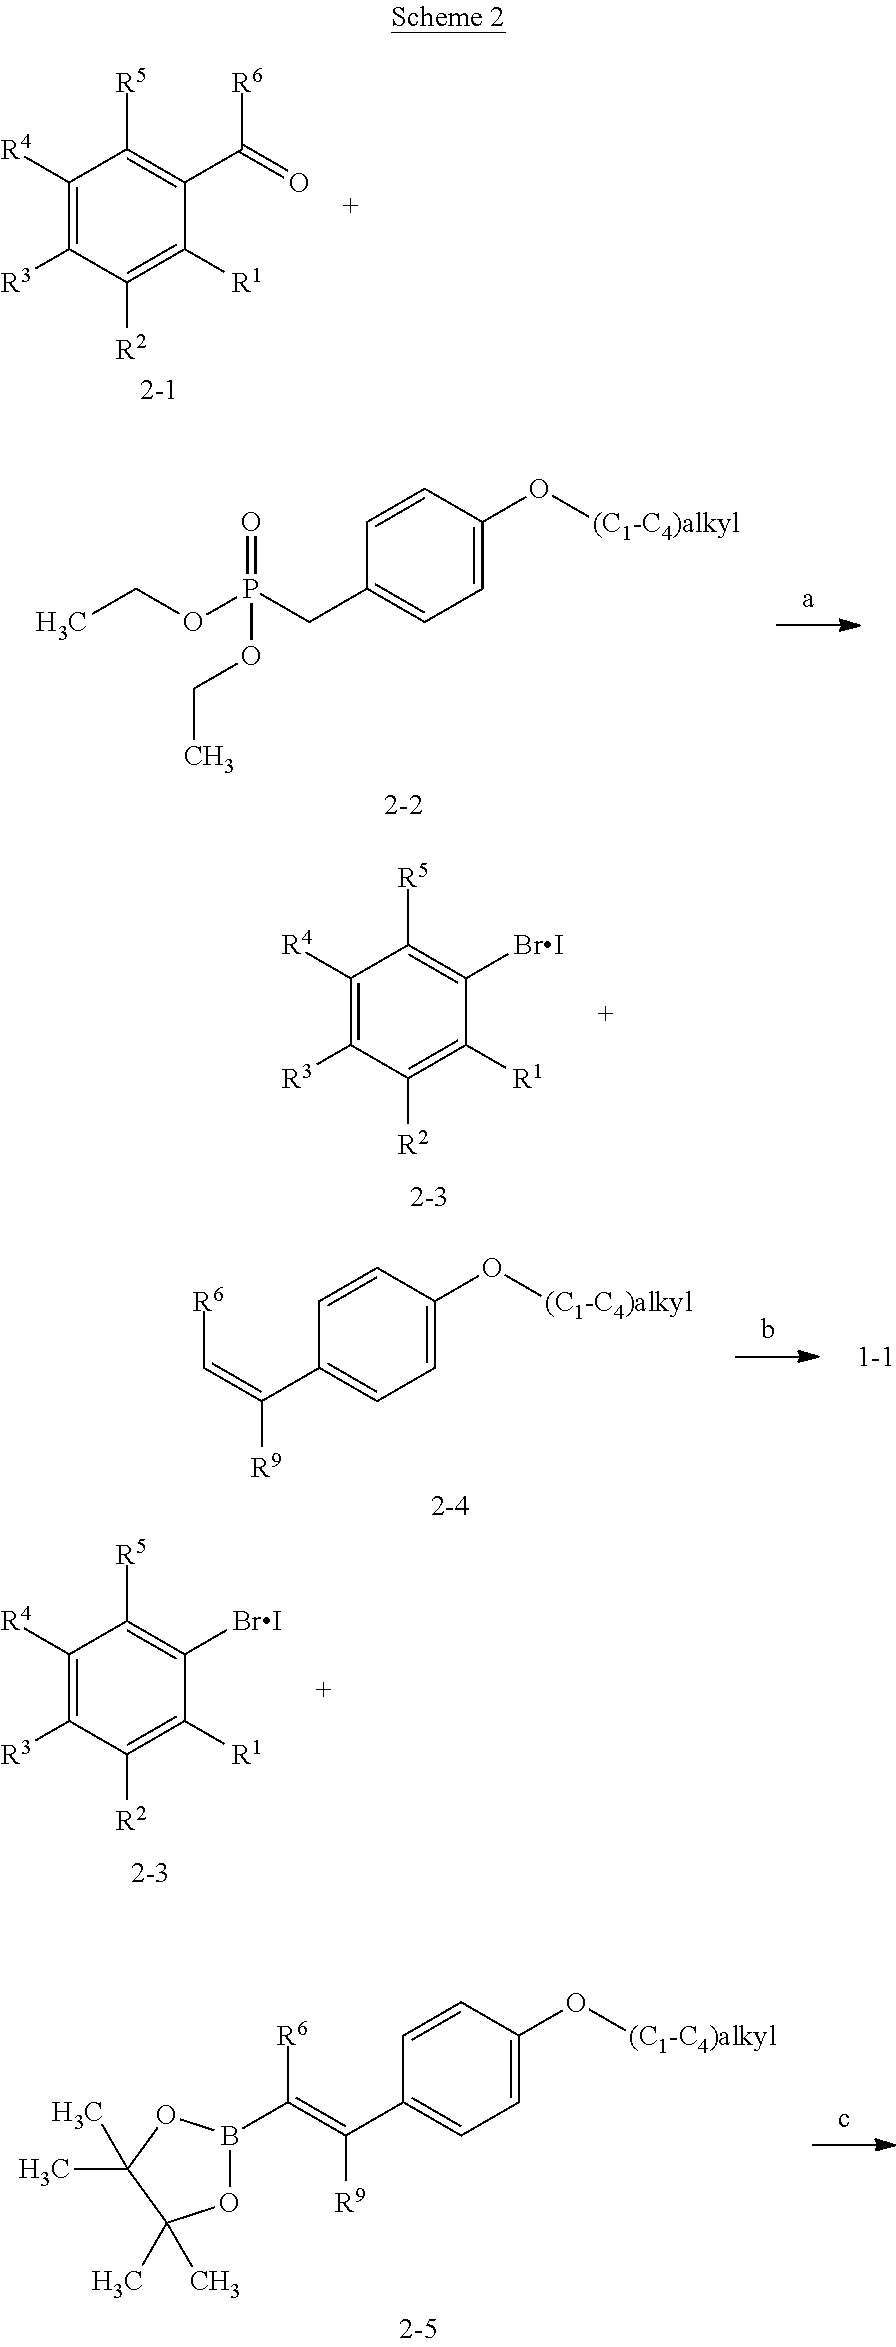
C1([R4])=C([R3])C([R2])=C([R1])C(C(=O)[R6])=C1[R5].C1=CC(CP(OCC)(OCC)=O)=CC=C1O[(C1-C4)alkyl].C1([R4])=C([R3])C([R2])=C([R1])C([BrI])=C1[R5].C1([R4])=C([R3])C([R2])=C([R1])C([BrI])=C1[R5].C1=CC(C(=C([R6])B2OC(C)(C)C(C)(C)O2)[R9])=CC=C1O[(C1-C4)alkyl].C1=CC(C(=C[R6])[R9])=CC=C1O[(C1-C4)alkyl]
